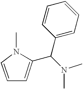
C1=CC=C(C(N(C)C)C2=CC=CC=C2)N1C
